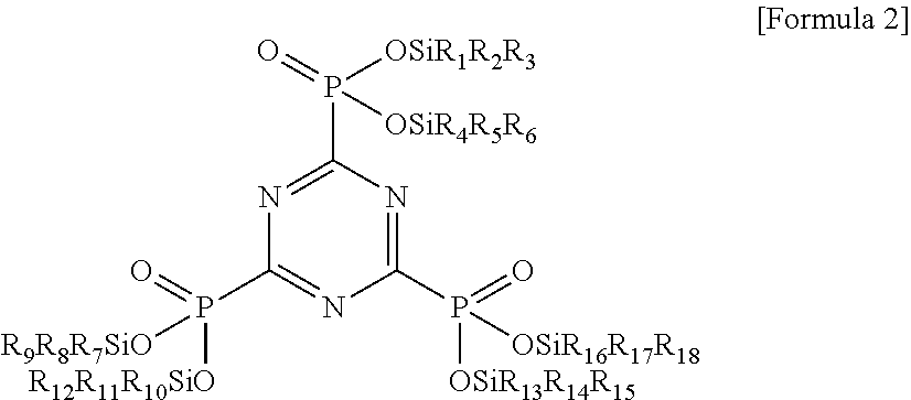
C1(P(=O)([R9R8R7SiO])[R12R11R10SiO])=NC(P(=O)([OSiR16R17R18])[OSiR13R14R15])=NC(P(=O)([OSiR1R2R3])[OSiR4R5R6])=N1
